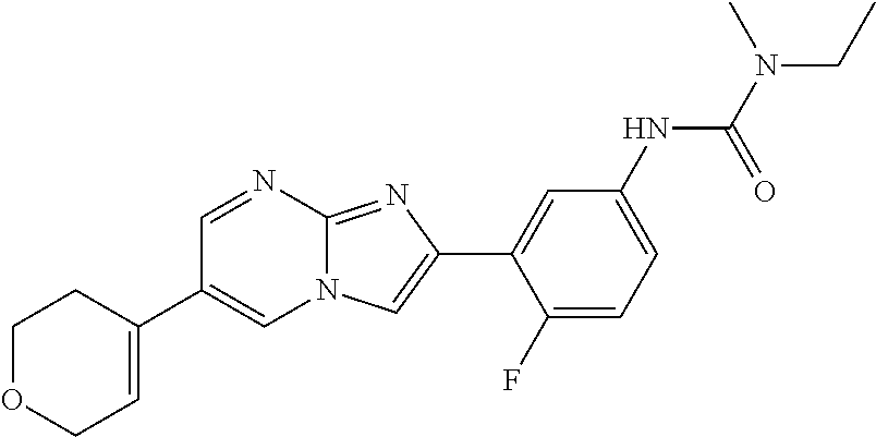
C1=NC2=NC(C3=CC(NC(N(C)CC)=O)=CC=C3F)=CN2C=C1C1=CCOCC1
